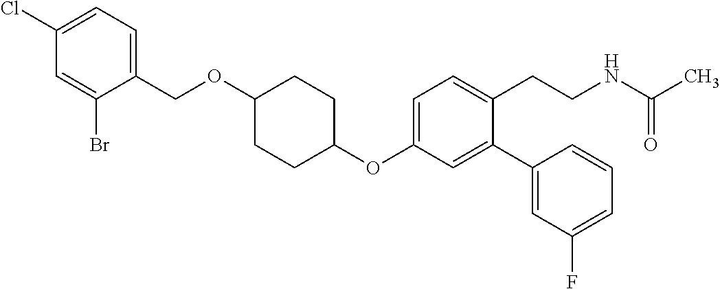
C1(OC2=CC=C(CCNC(C)=O)C(C3=CC(F)=CC=C3)=C2)CCC(OCC2=CC=C(Cl)C=C2Br)CC1
